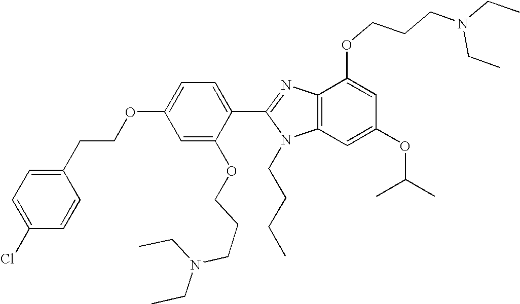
C1(CCOC2=CC=C(C3=NC4=C(N3CCCC)C=C(OC(C)C)C=C4OCCCN(CC)CC)C(OCCCN(CC)CC)=C2)=CC=C(Cl)C=C1
